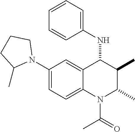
C1(N2CCCC2C)=CC=C2C(=C1)C(NC1=CC=CC=C1)C(C)C(C)N2C(C)=O
